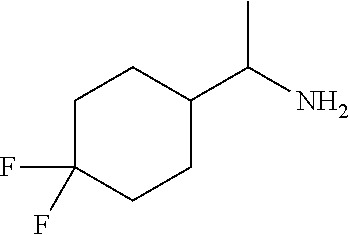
C1C(F)(F)CCC(C(N)C)C1
